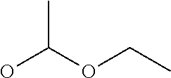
OC(OCC)C
